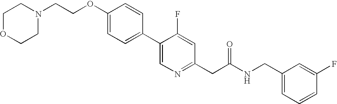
C1(OCCN2CCOCC2)=CC=C(C2=CN=C(CC(NCC3=CC=CC(F)=C3)=O)C=C2F)C=C1
